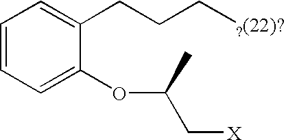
C1=CC=C(OC(C[X])C)C(CCC[?(22)?])=C1
